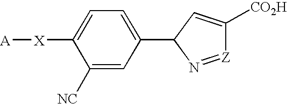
C1([NC])=CC(C2N=[Z]C([CO2H])=C2)=CC=C1[X][A]
